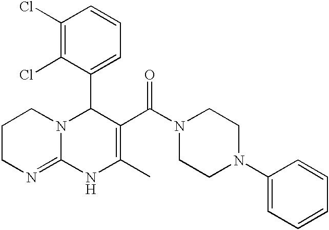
C1(Cl)=C(Cl)C(C2N3C(=NCCC3)NC(C)=C2C(N2CCN(C3=CC=CC=C3)CC2)=O)=CC=C1
